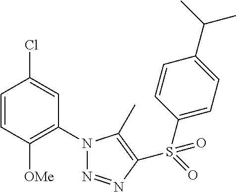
C1=CC([OMe])=C(N2N=NC(S(=O)(C3=CC=C(C(C)C)C=C3)=O)=C2C)C=C1Cl
